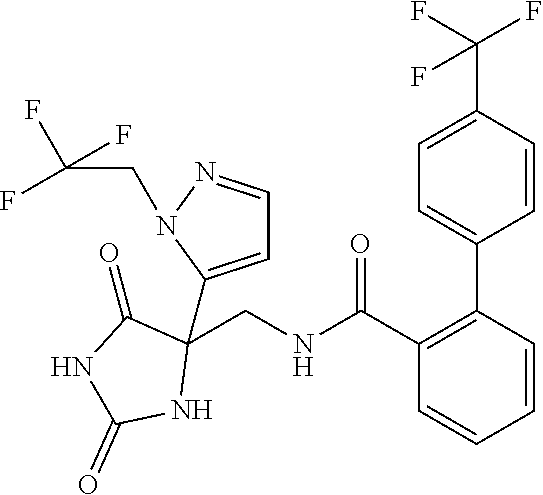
C1=C(C(F)(F)F)C=CC(C2=C(C(=O)NCC3(C4=CC=NN4CC(F)(F)F)C(=O)NC(=O)N3)C=CC=C2)=C1
